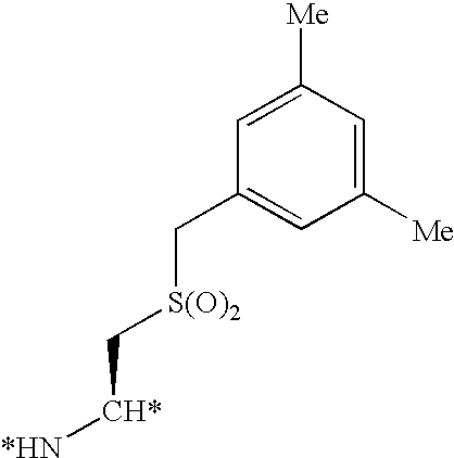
C1=C([Me])C=C([Me])C=C1C[S(O)2]C[CH*][*HN]
